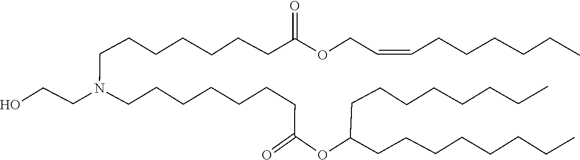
C(CCN(CCCCCCCC(OC(CCCCCCCC)CCCCCCCC)=O)CCO)CCCCC(=O)OCC=CCCCCCC
